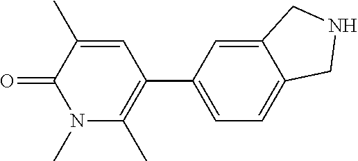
C1(C)=CC(C2=CC=C3C(=C2)CNC3)=C(C)N(C)C1=O
